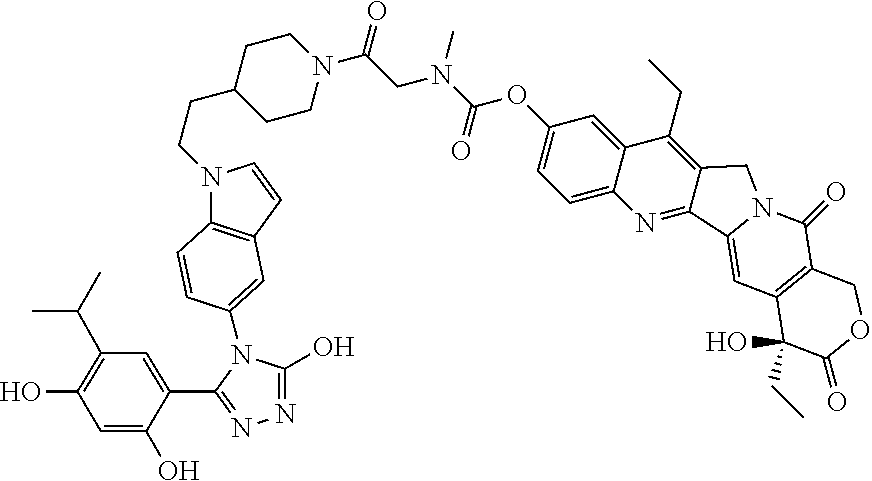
C1C2=C(C=C3N(C2=O)CC2=C(CC)C4=CC(OC(N(CC(=O)N5CCC(CCN6C7=C(C=C6)C=C(N6C(C8=CC(C(C)C)=C(O)C=C8O)=NN=C6O)C=C7)CC5)C)=O)=CC=C4N=C32)C(O)(CC)C(=O)O1
